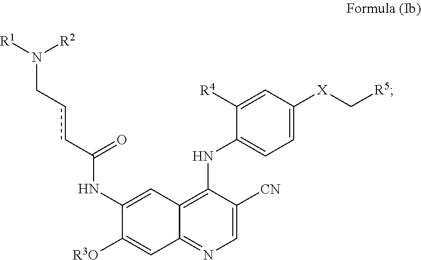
C1(NC(ccCN([R1])[R2])=O)=CC2=C(NC3=CC=C([X]C[R5])C=C3[R4])C([CN])=CN=C2C=C1[R3O]
